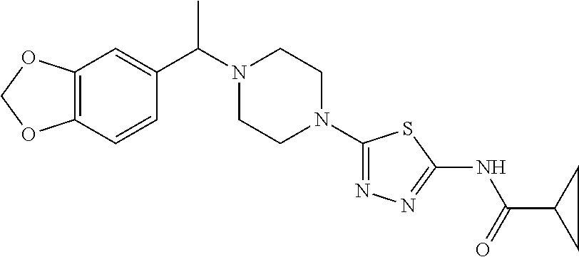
C12=C(C=CC(C(N3CCN(C4=NN=C(NC(C5CC5)=O)S4)CC3)C)=C1)OCO2
